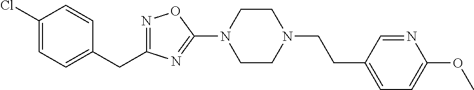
N1=C(CC2=CC=C(Cl)C=C2)N=C(N2CCN(CCC3=CC=C(OC)N=C3)CC2)O1
